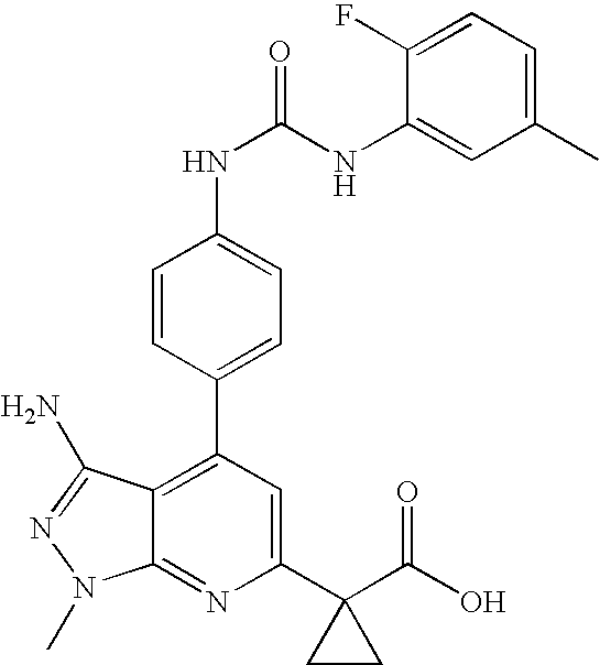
C1=CC(C2=C3C(=NC(C4(C(O)=O)CC4)=C2)N(C)N=C3N)=CC=C1NC(NC1=CC(C)=CC=C1F)=O
